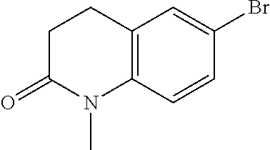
C12=C(C=CC(Br)=C1)N(C)C(=O)CC2
